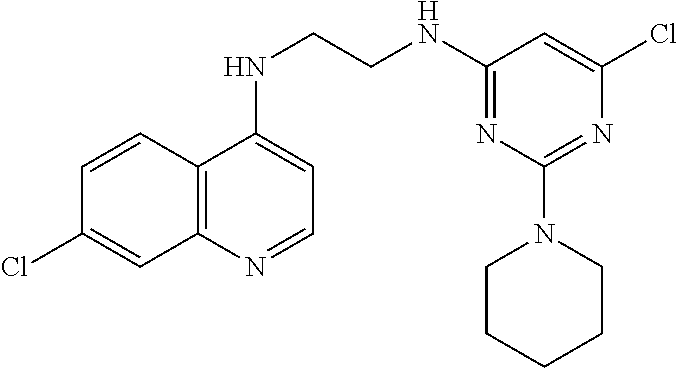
C1=CC2=C(C=C1Cl)N=CC=C2NCCNC1=NC(N2CCCCC2)=NC(Cl)=C1
